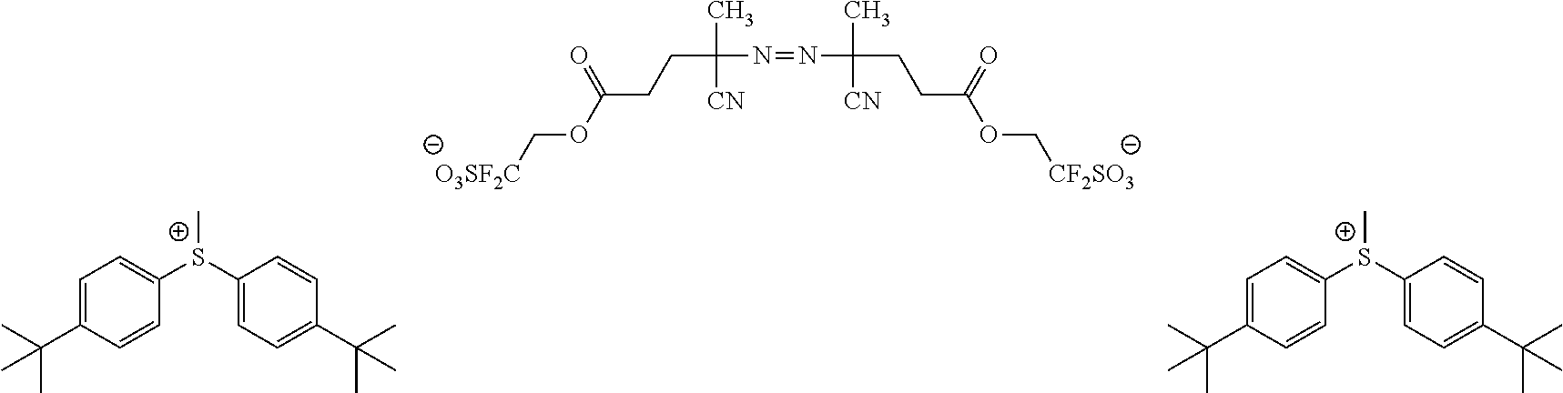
C(C(N=NC(CCC(OC[CF2SO3])=O)(C)[CN])(C)[CN])CC(OC[O3SF2C])=O.C1=C(C(C)(C)C)C=CC([S+](C2=CC=C(C(C)(C)C)C=C2)C)=C1.C1=C(C(C)(C)C)C=CC([S+](C2=CC=C(C(C)(C)C)C=C2)C)=C1
